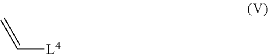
[L4]C=C
